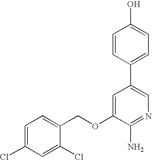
C1=CC(C2=CN=C(N)C(OCC3=CC=C(Cl)C=C3Cl)=C2)=CC=C1O
